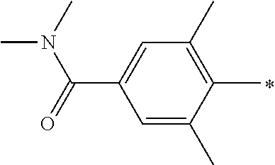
C1=C(C)C(C)=C(C)C=C1C(=O)N(C)C
